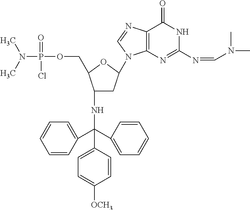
CN(C)P(OCC1C(NC(C2=CC=CC=C2)(C2=CC=CC=C2)C2=CC=C([OCH3])C=C2)CC(N2C3=C(C(=O)NC(N=CN(C)C)=N3)N=C2)O1)(=O)Cl
